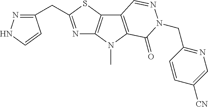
N1=C(CC2=NNC=C2)SC2=C1N(C)C1=C2C=NN(CC2=NC=C([CN])C=C2)C1=O
